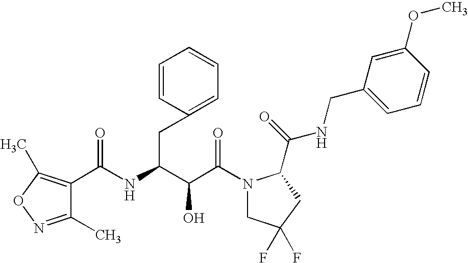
C(C(N1CC(F)(F)CC1C(NCC1=CC=CC(OC)=C1)=O)=O)(O)C(CC1=CC=CC=C1)NC(=O)C1=C(C)ON=C1C
